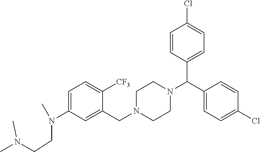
C1=C(N(C)CCN(C)C)C=C(CN2CCN(C(C3=CC=C(Cl)C=C3)C3=CC=C(Cl)C=C3)CC2)C([CF3])=C1
